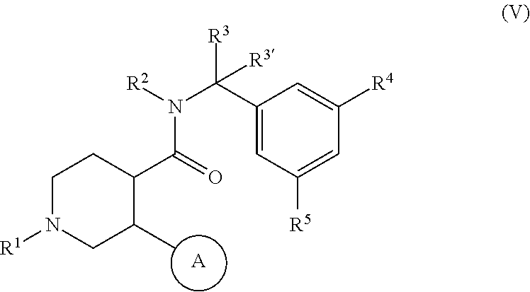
C1N([R1])CC(C)C(C(N(C([R3])(C2=CC([R5])=CC([R4])=C2)[R3])[R2])=O)C1.[A]
